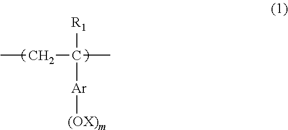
CCC([R1])([Ar][(OX)m])C
